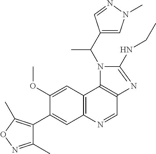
C1(C(N2C3=C(C=NC4=C3C=C(OC)C(C3=C(C)ON=C3C)=C4)N=C2NCC)C)=CN(C)N=C1
